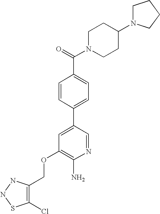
C(OC1=C(N)N=CC(C2=CC=C(C(=O)N3CCC(N4CCCC4)CC3)C=C2)=C1)C1=C(Cl)SNN1
